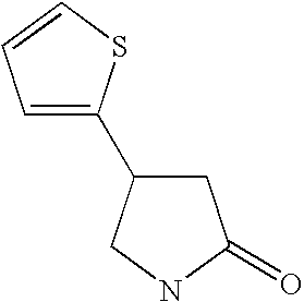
C1C(C2=CC=CS2)CNC1=O
